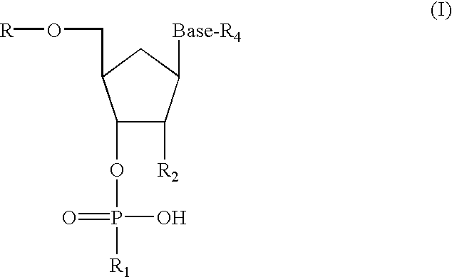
C1(OP([R1])(=O)O)C([R2])C([Base-R4])CC1CO[R]
